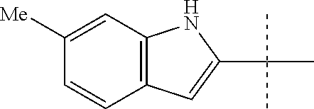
C1([Me])=CC2=C(C=C1)C=C(C(C)(C)C)N2
